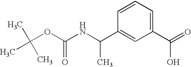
C1=CC=C(C(O)=O)C=C1C(C)NC(OC(C)(C)C)=O
